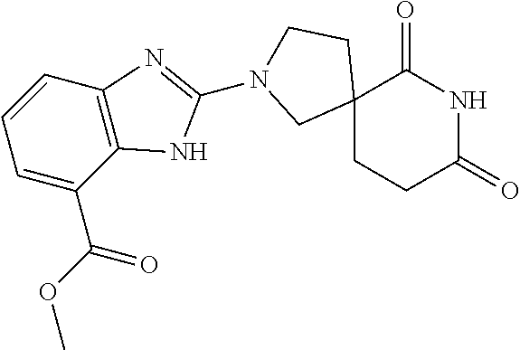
C12(CCC(=O)NC1=O)CCN(C1=NC3=C(C(C(OC)=O)=CC=C3)N1)C2
